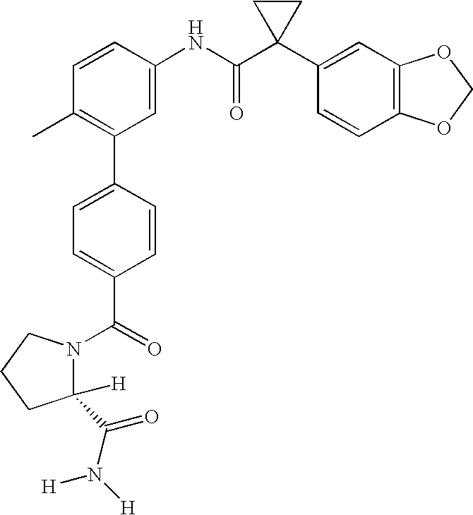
C1(NC(C2(C3=CC4=C(C=C3)OCO4)CC2)=O)=CC(C2=CC=C(C(N3C(C(N([H])[H])=O)([H])CCC3)=O)C=C2)=C(C)C=C1
